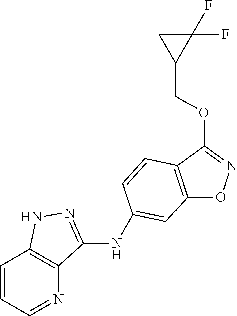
C12=C(C(OCC3C(F)(F)C3)=NO1)C=CC(NC1=NNC3=C1N=CC=C3)=C2
